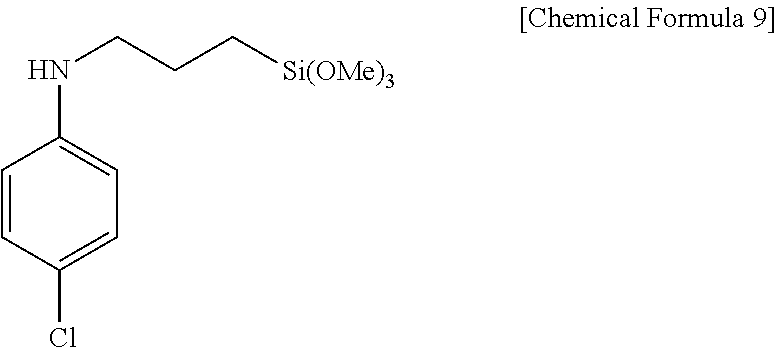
C1=CC(Cl)=CC=C1NCCC[Si(OMe)3]
